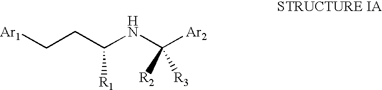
[Ar1]CCC(NC([Ar2])([R3])[R2])[R1]
